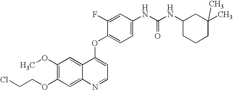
C1(OC)=C(OCCCl)C=C2C(=C1)C(OC1=CC=C(NC(NC3CCCC(C)(C)C3)=O)C=C1F)=CC=N2
